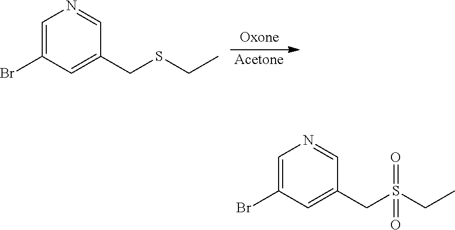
C1=C(Br)C=C(CSCC)C=N1.[Acetone].C1=C(Br)C=C(CS(CC)(=O)=O)C=N1
